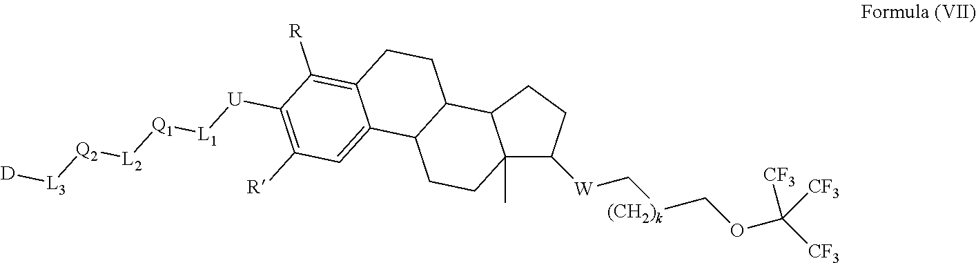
C12(C)C([W]C[(CH2)k]COC([CF3])([CF3])[CF3])CCC1C1C(CC2)C2=CC([R])=C([U][L1][Q1][L2][Q2][L3][D])C([R])=C2CC1
